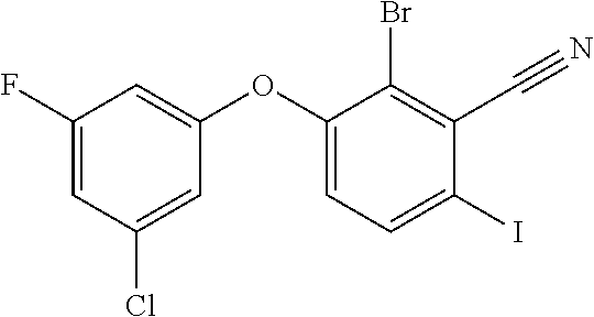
C1(F)=CC(Cl)=CC(OC2=CC=C(I)C(C#N)=C2Br)=C1
